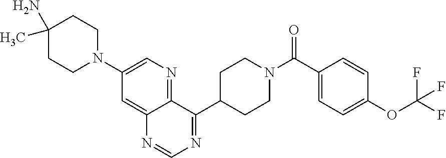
C1(C(=O)N2CCC(C3=NC=NC4=CC(N5CCC(C)(N)CC5)=CN=C34)CC2)=CC=C(OC(F)(F)F)C=C1
